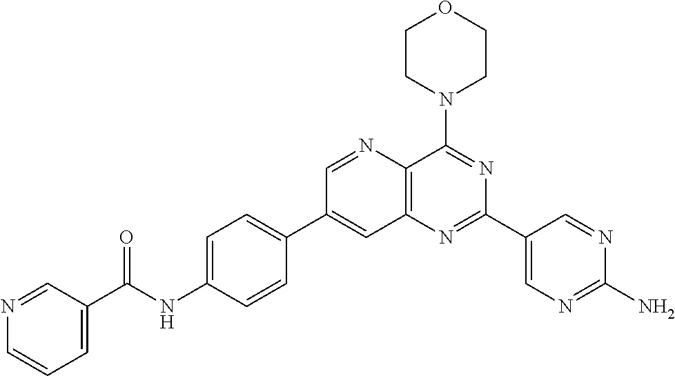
C1=C(NC(C2=CC=CN=C2)=O)C=CC(C2=CC3=C(N=C2)C(N2CCOCC2)=NC(C2=CN=C(N)N=C2)=N3)=C1
